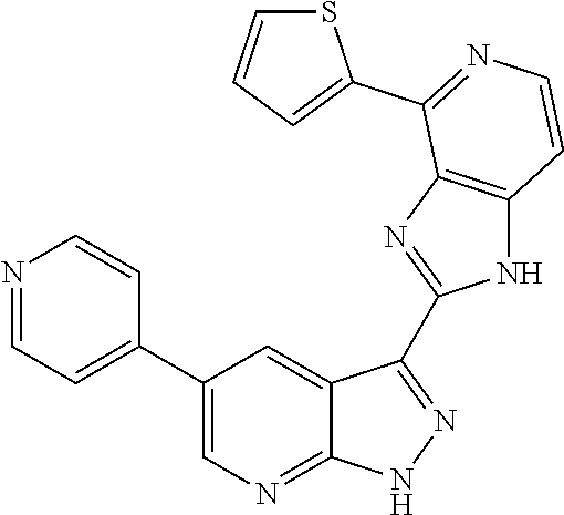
N1=CC=C(C2=CN=C3C(=C2)C(C2=NC4=C(N2)C=CN=C4C2=CC=CS2)=N[N H]3)C=C1
